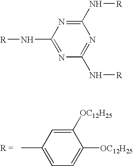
C1([OC12H25])=CC(C)=CC=C1[OC12H25].C1(N[R])=NC(N[R])=NC(N[R])=N1
